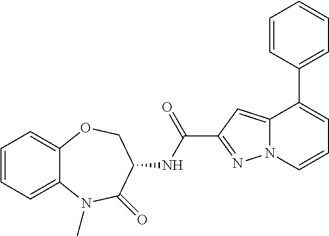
C1=CC=C2C(=C1)OCC(NC(C1=NN3C(=C1)C(C1=CC=CC=C1)=CC=C3)=O)C(=O)N2C
